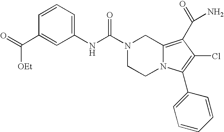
C(N1CCN2C(=C(C(N)=O)C(Cl)=C2C2=CC=CC=C2)C1)(=O)NC1=CC=CC(C(=O)[OEt])=C1
